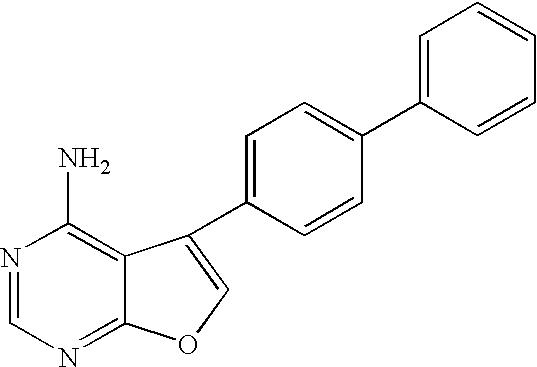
N1=CN=C2C(=C1N)C(C1=CC=C(C3=CC=CC=C3)C=C1)=CO2
